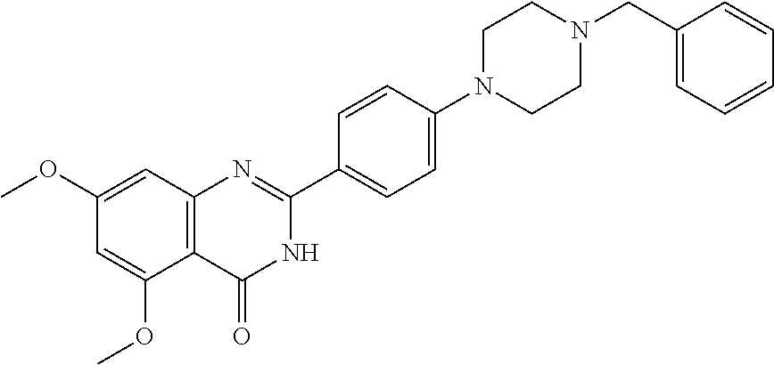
COC1=CC2=C(C(OC)=C1)C(=O)NC(C1=CC=C(N3CCN(CC4=CC=CC=C4)CC3)C=C1)=N2
